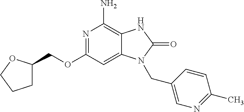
C(OC1=NC(N)=C2C(=C1)N(CC1=CN=C(C)C=C1)C(=O)N2)C1CCCO1
